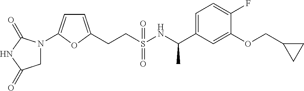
C(CS(NC(C1=CC=C(F)C(OCC2CC2)=C1)C)(=O)=O)C1=CC=C(N2CC(=O)NC2=O)O1
